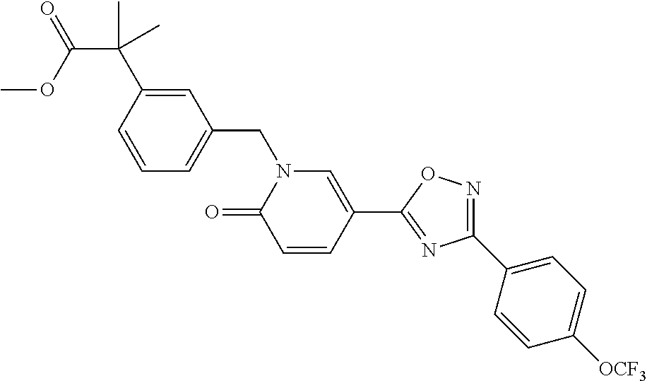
C1=CC(C(C)(C(OC)=O)C)=CC(CN2C(=O)C=CC(C3=NC(C4=CC=C([OCF3])C=C4)=NO3)=C2)=C1
